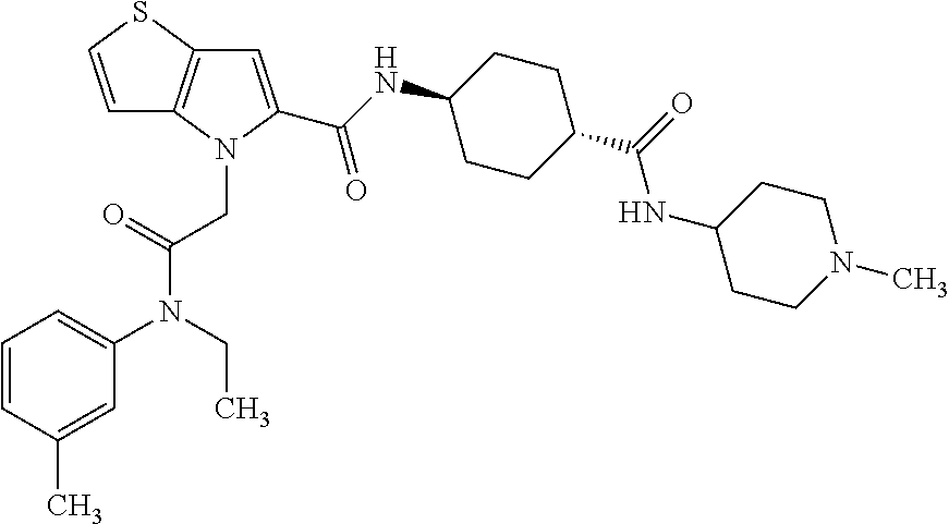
C1=CSC2=C1N(CC(N(C1=CC=CC(C)=C1)CC)=O)C(C(NC1CCC(C(=O)NC3CCN(C)CC3)CC1)=O)=C2
